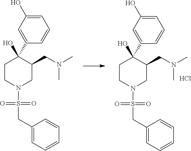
N(C)(CC1C(C2=CC(O)=CC=C2)(O)CCN(S(=O)(=O)CC2=CC=CC=C2)C1)C.Cl.N(C)(CC1C(C2=CC(O)=CC=C2)(O)CCN(S(=O)(=O)CC2=CC=CC=C2)C1)C
